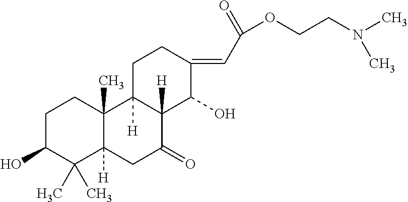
C1C(O)C(C)(C)C2([H])C(C)(C1)C1([H])C([H])(C(=O)C2)C(O)C(=CC(=O)OCCN(C)C)CC1
